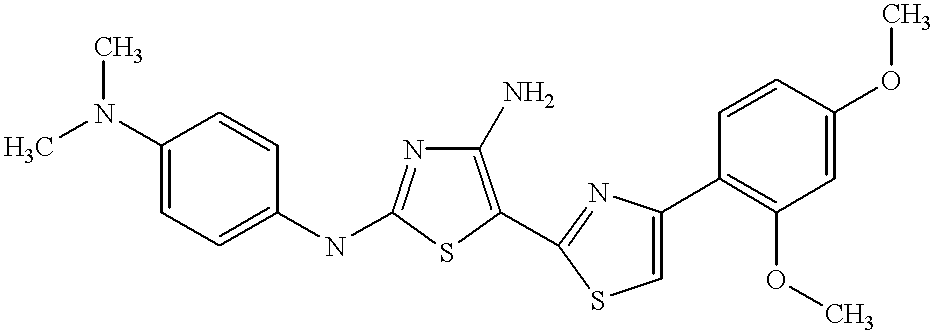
C1(N)=C(C2=NC(C3=C(OC)C=C(OC)C=C3)=CS2)SC(NC2=CC=C(N(C)C)C=C2)=N1
